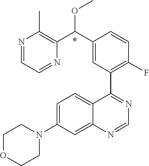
C1=C(N2CCOCC2)C=C2C(=C1)C(C1=C(F)C=CC(C(C3=C(C)N=CC=N3)OC)=C1)=NC=N2.*
